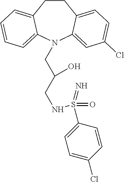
C1CC2=CC=C(Cl)C=C2N(CC(CNS(C2=CC=C(Cl)C=C2)(=O)=N)O)C2=CC=CC=C12
